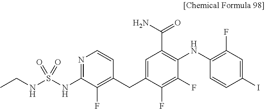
S(NC1=NC=CC(CC2=CC(C(N)=O)=C(NC3=C(F)C=C(I)C=C3)C(F)=C2F)=C1F)(NCC)(=O)=O
